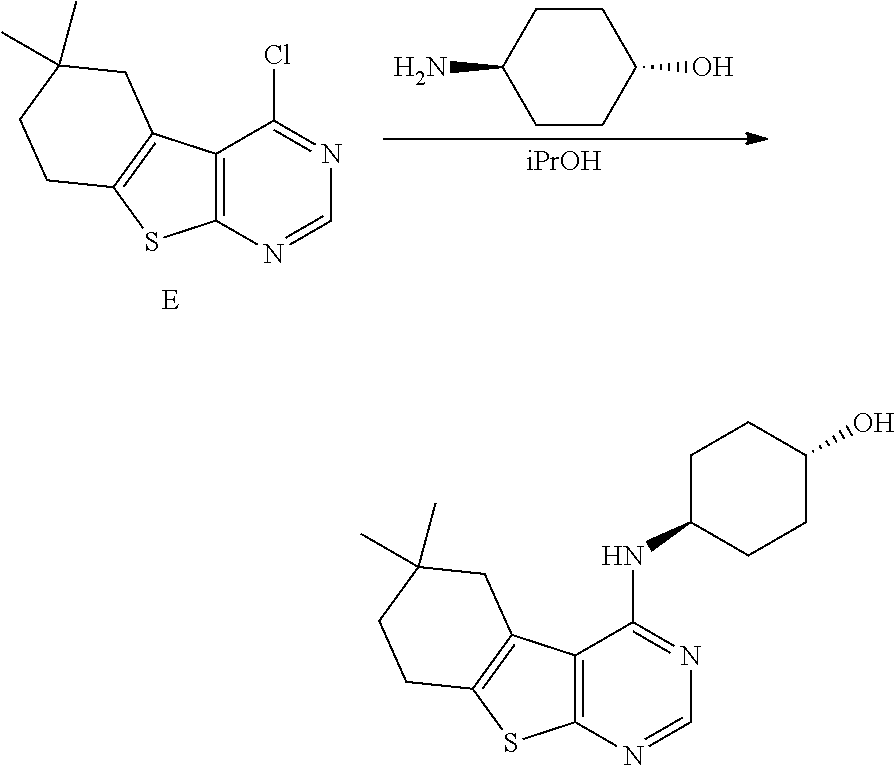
C1CC(O)CCC1N.[iPrOH].[E].C12=C(N=CN=C1Cl)SC1=C2CC(C)(C)CC1.N(C1CCC(O)CC1)C1=NC=NC2=C1C1=C(S2)CCC(C)(C)C1
